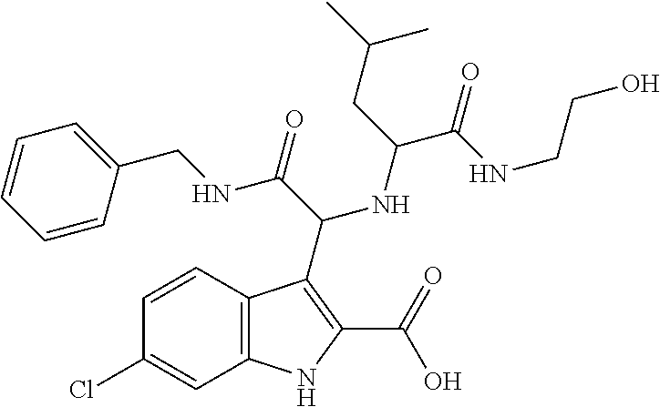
C1=CC(CNC(C(NC(C(NCCO)=O)CC(C)C)C2=C(C(=O)O)NC3=C2C=CC(Cl)=C3)=O)=CC=C1
